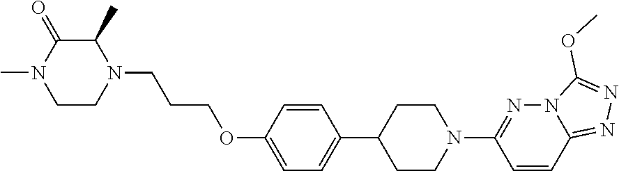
C1(C)C(=O)N(C)CCN1CCCOC1=CC=C(C2CCN(C3=NN4C(=NN=C4OC)C=C3)CC2)C=C1
